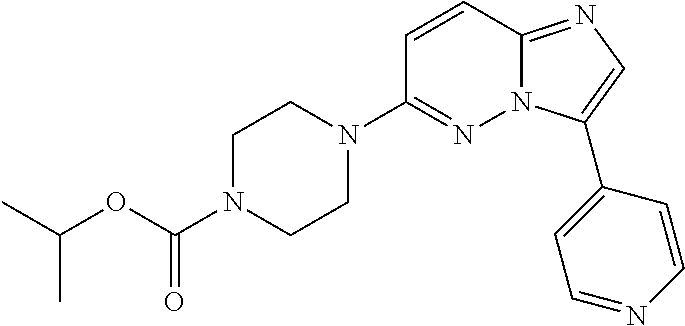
C1(N2CCN(C(OC(C)C)=O)CC2)=NN2C(=NC=C2C2=CC=NC=C2)C=C1
